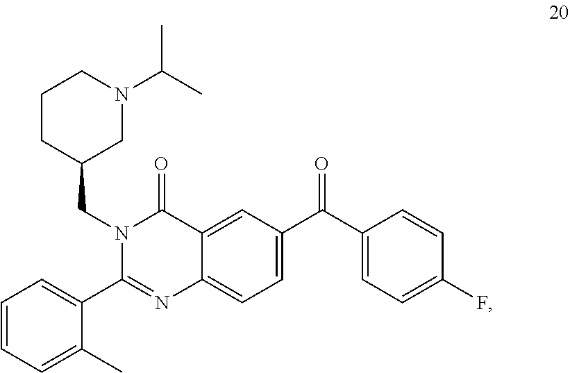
C1=CC=C(C)C(C2=NC3=CC=C(C(C4=CC=C(F)C=C4)=O)C=C3C(=O)N2CC2CCCN(C(C)C)C2)=C1
